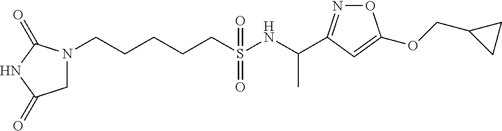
N1(CCCCCS(NC(C)C2=NOC(OCC3CC3)=C2)(=O)=O)CC(=O)NC1=O
